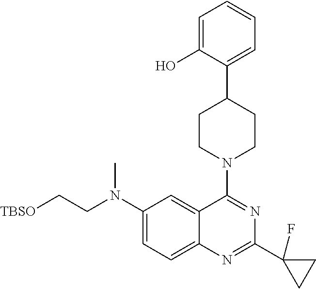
C1(N(CC[TBSO])C)=CC=C2C(=C1)C(N1CCC(C3=CC=CC=C3O)CC1)=NC(C1(F)CC1)=N2
